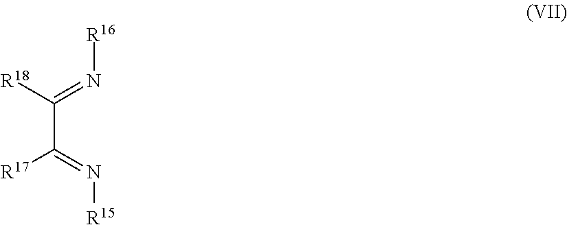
[R18]C(=N[R16])C([R17])=N[R15]
